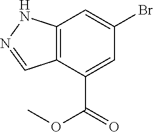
C12=C(C(C(=O)OC)=CC(Br)=C1)C=NN2
